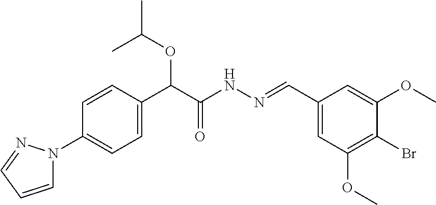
C1(N2C=CC=N2)=CC=C(C(C(NN=CC2=CC(OC)=C(Br)C(OC)=C2)=O)OC(C)C)C=C1
